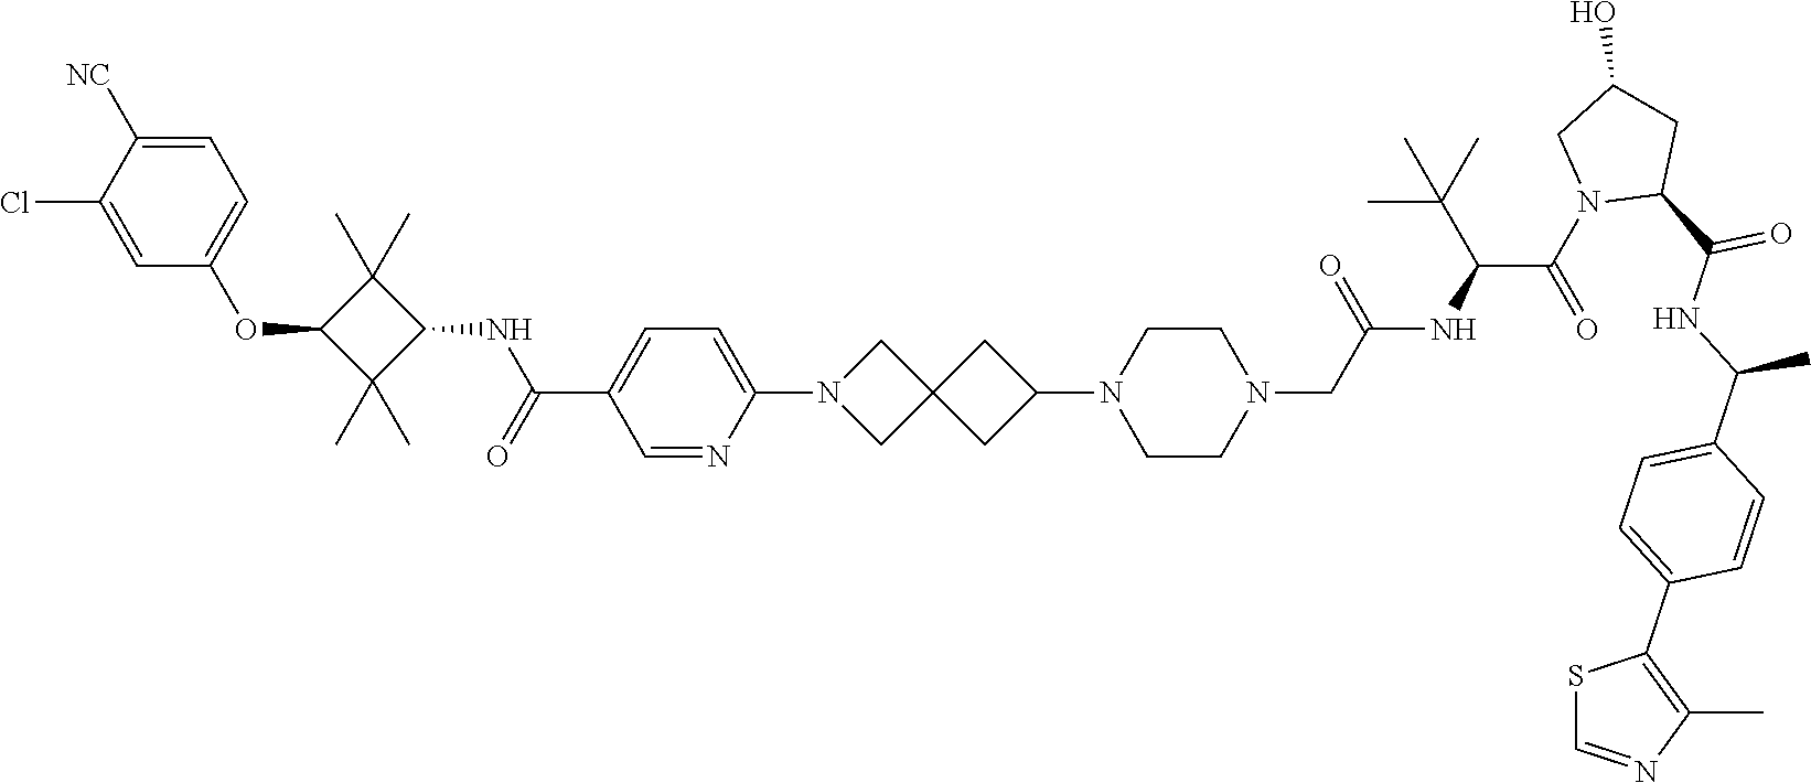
C1=C([NC])C(Cl)=CC(OC2C(C)(C)C(NC(C3=CC=C(N4CC5(C4)CC(N4CCN(CC(NC(C(N6C(C(NC(C7=CC=C(C8=C(C)N=CS8)C=C7)C)=O)CC(O)C6)=O)C(C)(C)C)=O)CC4)C5)N=C3)=O)C2(C)C)=C1
